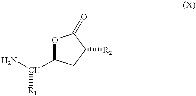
O1C(=O)C([R2])CC1C(N)[R1]
